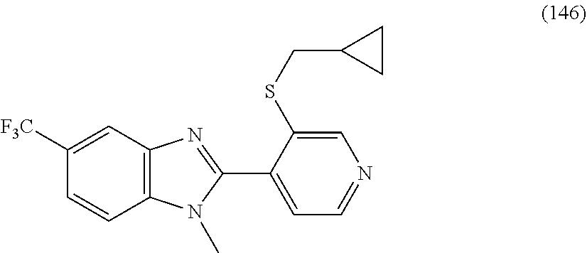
C1([F3C])=CC2=C(C=C1)N(C)C(C1=CC=NC=C1SCC1CC1)=N2
